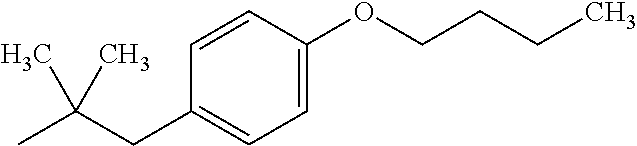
C1=CC(OCCCC)=CC=C1CC(C)(C)C
